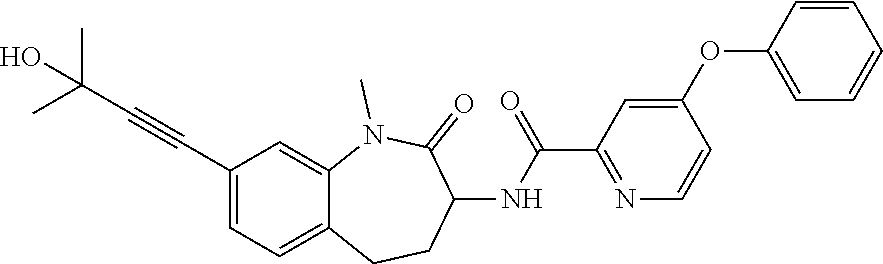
C1=C(C#CC(C)(C)O)C=C2C(=C1)CCC(NC(C1=NC=CC(OC3=CC=CC=C3)=C1)=O)C(=O)N2C
